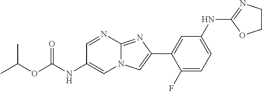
C1=NC2=NC(C3=CC(NC4=NCCO4)=CC=C3F)=CN2C=C1NC(OC(C)C)=O
